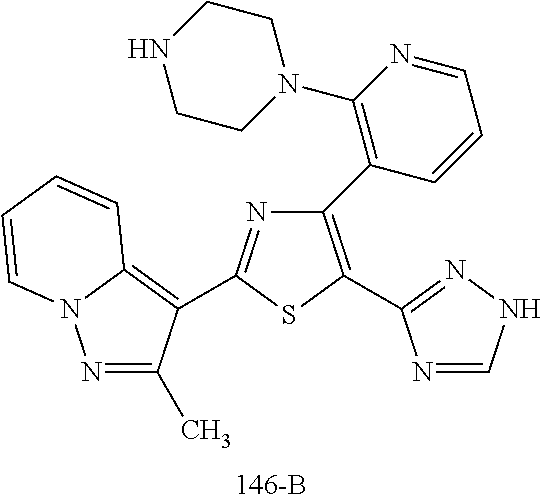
C1(C2=C(N3CCNCC3)N=CC=C2)=C(C2=NNC=N2)SC(C2=C3N(N=C2C)C=CC=C3)=N1
